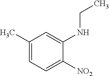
C1(C)=CC=C([NO2])C(NCC)=C1
